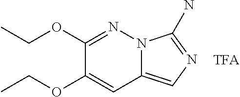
C12=CN=C(N)N1N=C(OCC)C(OCC)=C2
